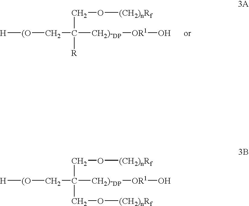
[H][(O]CC([CH2)-DP][OR1]O)(CO[(CH2)nRf])[R].[H][(O]CC([CH2)-DP][OR1]O)(CO[(CH2)nRf])CO[(CH2)nRf]
